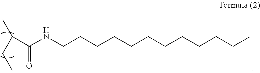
C(CCNC(C(C)CC)=O)CCCCCCCCC
